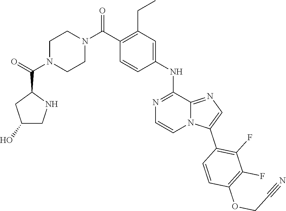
C1(C(=O)N2CCN(C(C3=C(CC)C=C(NC4=NC=CN5C(C6=C(F)C(F)=C(OCC#N)C=C6)=CN=C54)C=C3)=O)CC2)CC(O)CN1
